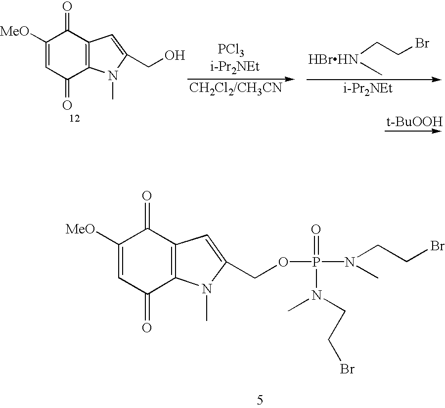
[HBrHN](CCBr)C.[i-Pr2NEt].[t-BuOOH].C1([MeO])=CC(=O)C2=C(C1=O)C=C(CO)N2C.[PCl3].[i-Pr2NEt].C1([MeO])=CC(=O)C2=C(C1=O)C=C(COP(N(CCBr)C)(=O)N(C)CCBr)N2C
